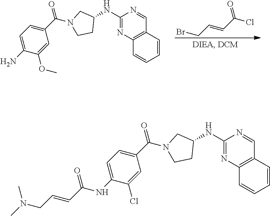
C1(NC(C=CCN(C)C)=O)=CC=C(C(=O)N2CC(NC3=NC4=C(C=CC=C4)C=N3)CC2)C=C1Cl.C1(N)=CC=C(C(=O)N2CC(NC3=NC4=C(C=CC=C4)C=N3)CC2)C=C1OC.BrCC=CC(=O)Cl
